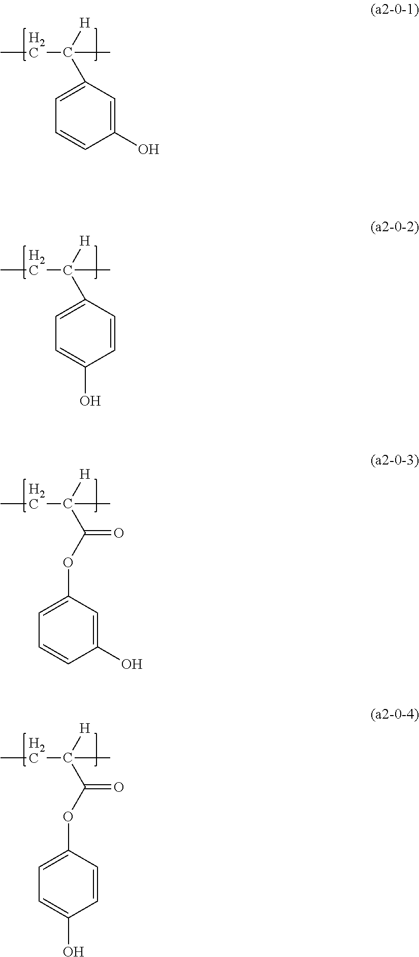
CCC(C1=CC=CC(O)=C1)([H])C.CCC(C1=CC=C(O)C=C1)([H])C.CCC(C(OC1=CC=CC(O)=C1)=O)([H])C.CCC(C(OC1=CC=C(O)C=C1)=O)([H])C
